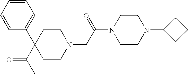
C1(C2=CC=CC=C2)(C(C)=O)CCN(CC(N2CCN(C3CCC3)CC2)=O)CC1
